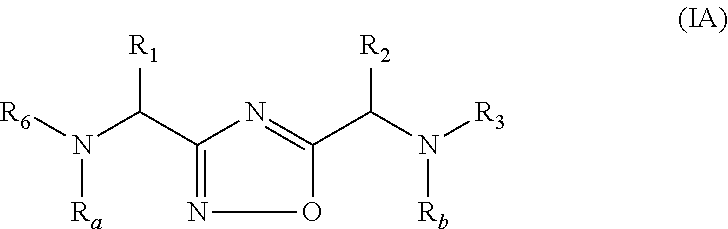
[R6]N(C(C1=NOC(C(N([R3])[Rb])[R2])=N1)[R1])[Ra]
